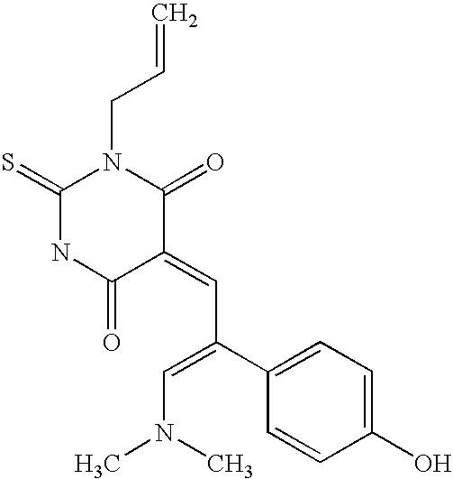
C=CCN1C(=S)NC(=O)C(=CC(C2=CC=C(O)C=C2)=CN(C)C)C1=O
